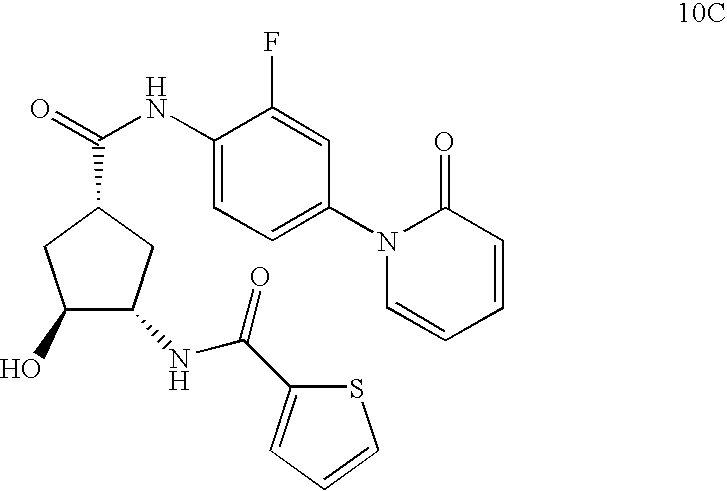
O=C(NC1=CC=C(N2C=CC=CC2=O)C=C1F)C1CC(O)C(NC(C2=CC=CS2)=O)C1
